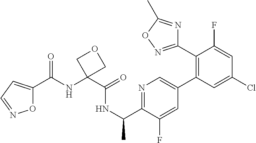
C(NC1(C(=O)NC(C)C2=NC=C(C3=C(C4=NOC(C)=N4)C(F)=CC(Cl)=C3)C=C2F)COC1)(C1=CC=NO1)=O
